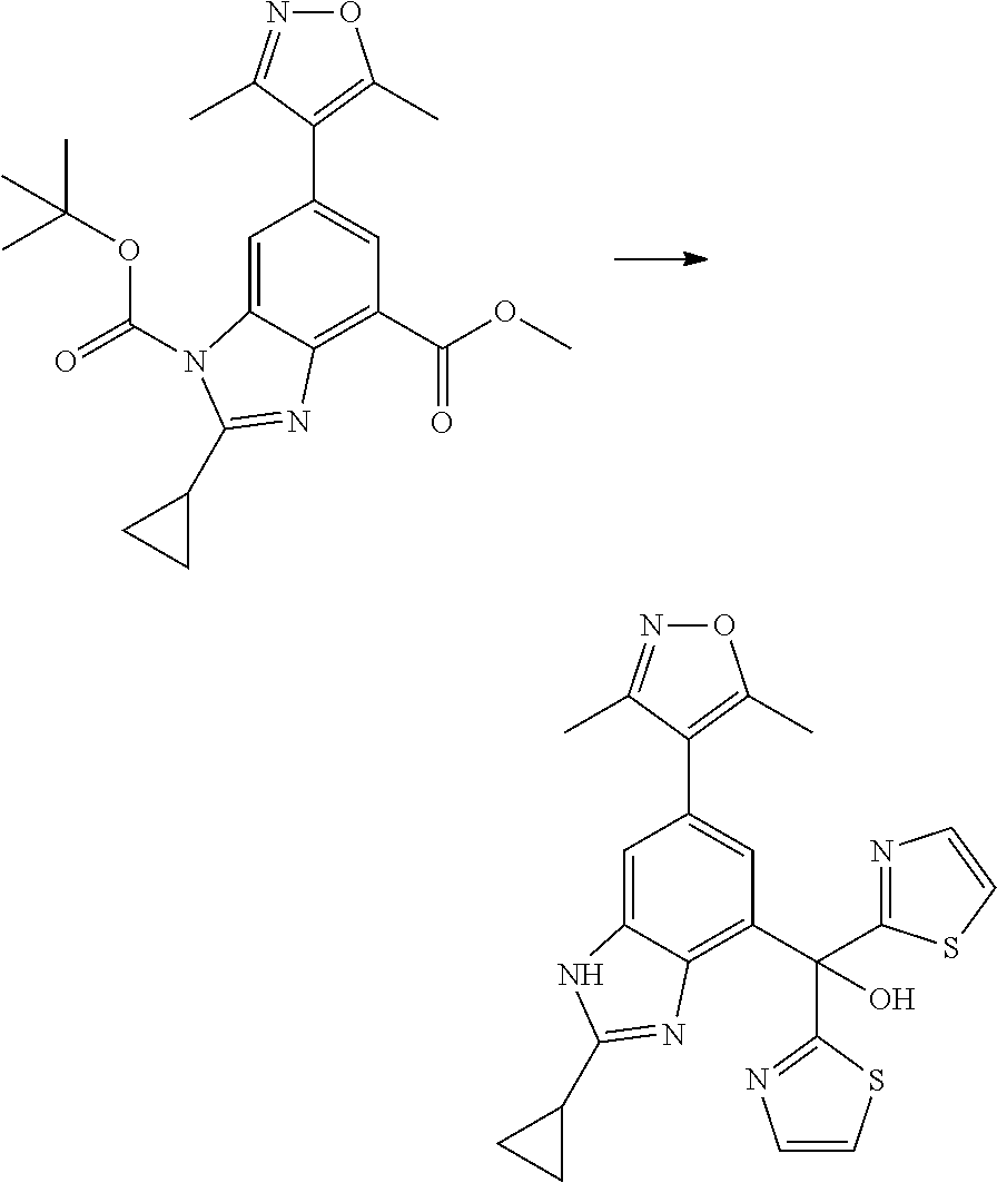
C1=C2C(=C(C(OC)=O)C=C1C1=C(C)ON=C1C)N=C(C1CC1)N2C(OC(C)(C)C)=O.C1=C2C(=C(C(C3=NC=CS3)(O)C3=NC=CS3)C=C1C1=C(C)ON=C1C)N=C(C1CC1)N2
